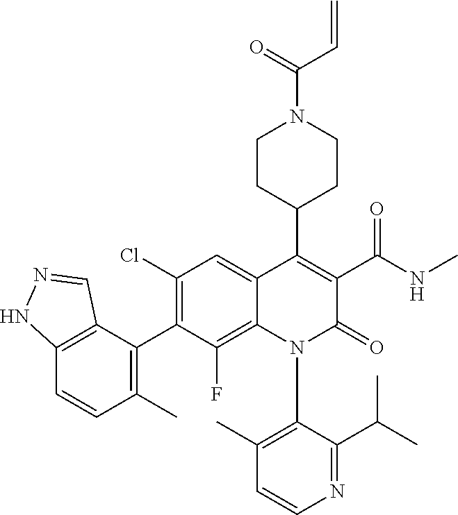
C1=CN=C(C(C)C)C(N2C(=O)C(C(NC)=O)=C(C3CCN(C(=O)C=C)CC3)C3=CC(Cl)=C(C4=C(C)C=CC5=C4C=NN5)C(F)=C23)=C1C
